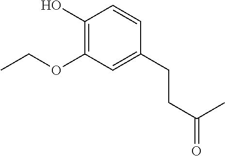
C1(O)=C(OCC)C=C(CCC(=O)C)C=C1
